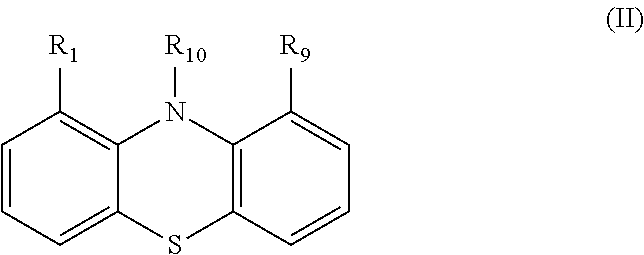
C12=C([R1])C=CC=C1SC1=C(N2[R10])C([R9])=CC=C1
